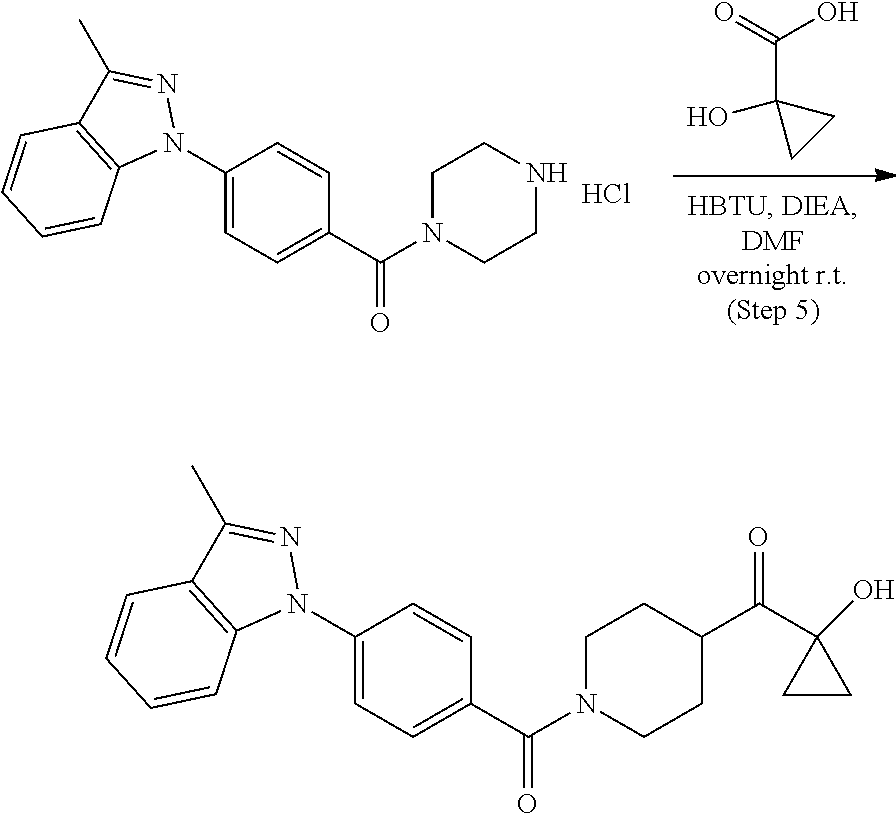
O=C(O)C1(O)CC1.C1(N2N=C(C)C3=C2C=CC=C3)=CC=C(C(N2CCNCC2)=O)C=C1.Cl.C1(N2N=C(C)C3=C2C=CC=C3)=CC=C(C(N2CCC(C(C3(O)CC3)=O)CC2)=O)C=C1
